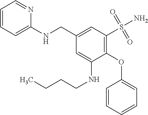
C1(CNC2=CC=CC=N2)=CC(S(=O)(=O)N)=C(OC2=CC=CC=C2)C(NCCCC)=C1
